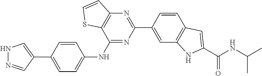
C1=C(C2=CNN=C2)C=CC(NC2=NC(C3=CC4=C(C=C3)C=C(C(=O)NC(C)C)N4)=NC3=C2SC=C3)=C1
